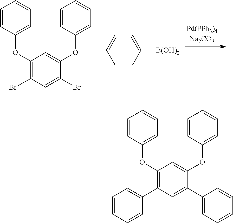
C1(OC2=CC=CC=C2)=C(Br)C=C(Br)C(OC2=CC=CC=C2)=C1.C1=[C+]C=CC([B(OH)2])=C1.C1(OC2=CC=CC=C2)=C(C2=CC=CC=C2)C=C(C2=CC=CC=C2)C(OC2=CC=CC=C2)=C1
